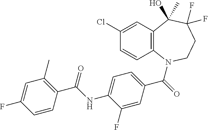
C1(Cl)=CC2=C(C=C1)N(C(=O)C1=CC=C(NC(C3=C(C)C=C(F)C=C3)=O)C(F)=C1)CCC(F)(F)C2(O)C
